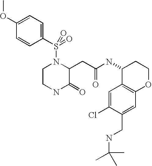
C1(S(N2CCNC(=O)C2CC(NC2C3=C(OCC2)C=C(CNC(C)(C)C)C(Cl)=C3)=O)(=O)=O)=CC=C(OC)C=C1
